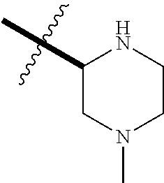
C1N(C)CCNC1C
